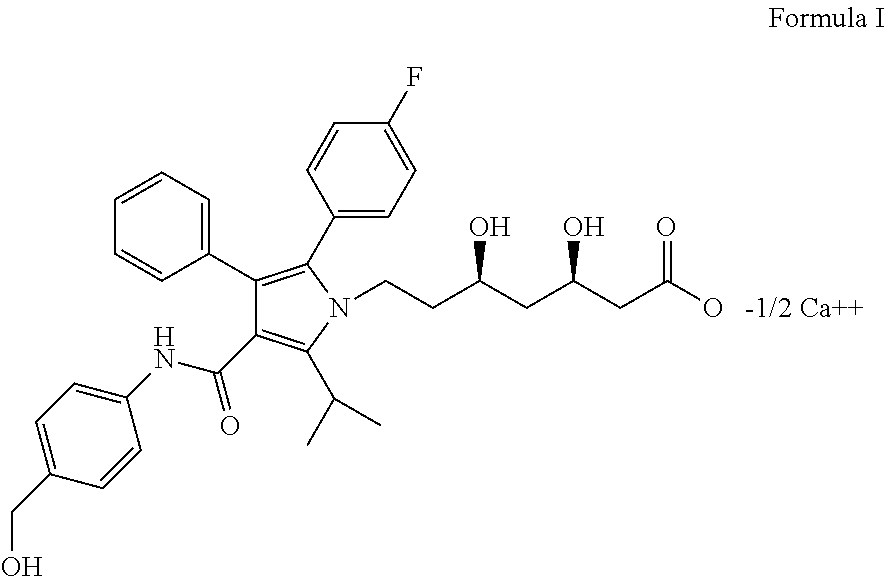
C1(C2=CC=CC=C2)=C(C2=CC=C(F)C=C2)N(CCC(CC(CC(O)=O)O)O)C(C(C)C)=C1C(NC1=CC=C(CO)C=C1)=O.[-1/2 Ca++]
